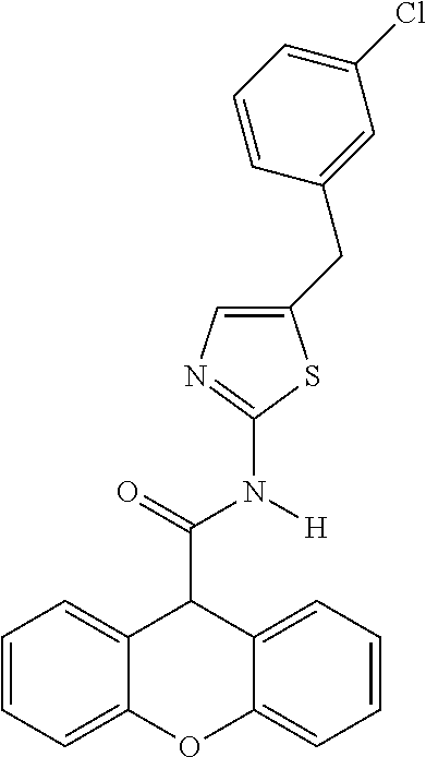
C12=CC=CC=C1OC1=CC=CC=C1C2C(=O)N([H])C1=NC=C(CC2=CC(Cl)=CC=C2)S1
